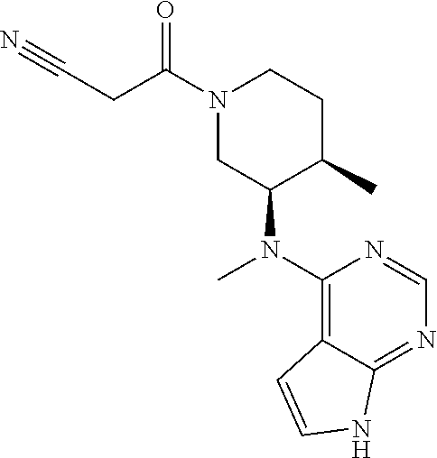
N#CCC(N1CC(N(C2=C3C(=NC=N2)NC=C3)C)C(C)CC1)=O
